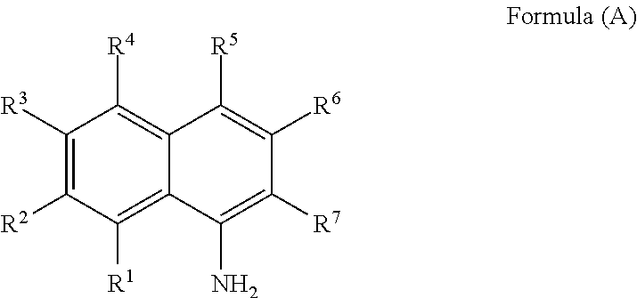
C1([R2])=C([R3])C([R4])=C2C(=C1[R1])C(N)=C([R7])C([R6])=C2[R5]
